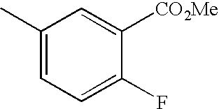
C1(C)=CC=C(F)C([CO2Me])=C1
